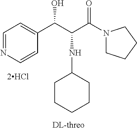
C1=NC=CC(C(C(C(N2CCCC2)=O)NC2CCCCC2)O)=C1.[2HCl]
